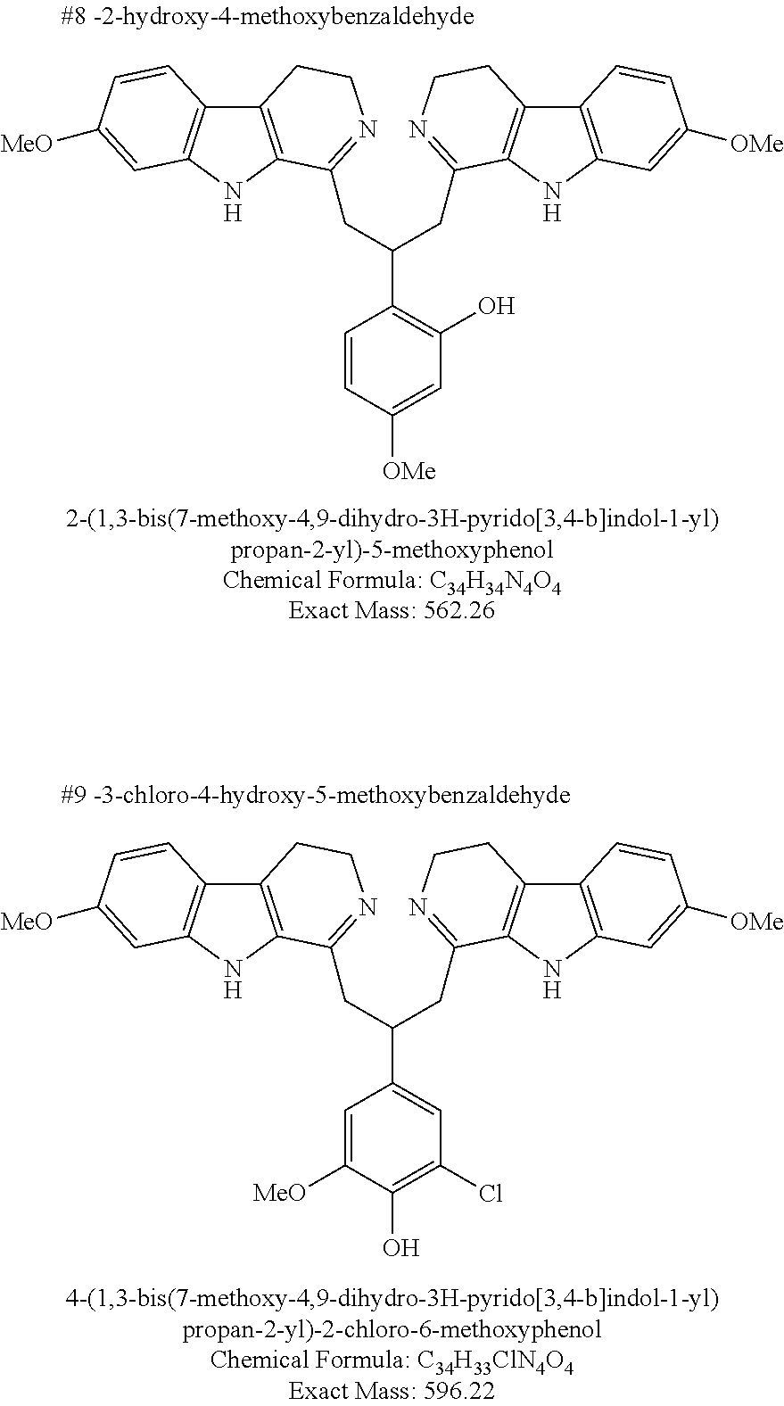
C12=C(NC3=C1C=CC([MeO])=C3)C(CC(CC1=NCCC3=C1NC1=C3C=CC([OMe])=C1)C1=C(O)C=C([OMe])C=C1)=NCC2.C12=C(NC3=C1C=CC([MeO])=C3)C(CC(CC1=NCCC3=C1NC1=C3C=CC([OMe])=C1)C1=CC(Cl)=C(O)C([MeO])=C1)=NCC2
